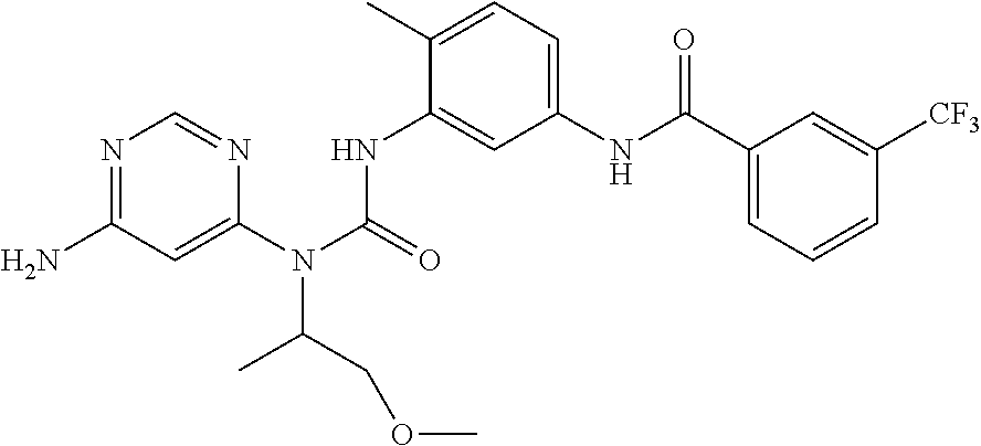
NC1=NC=NC(N(C(=O)NC2=CC(NC(C3=CC=CC([CF3])=C3)=O)=CC=C2C)C(COC)C)=C1
